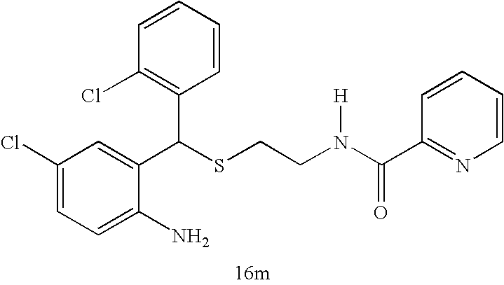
C1=C(N)C(C(SCCN(C(=O)C2=NC=CC=C2)[H])C2=C(Cl)C=CC=C2)=CC(Cl)=C1
